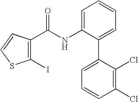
C1=C(NC(C2=C(I)SC=C2)=O)C(C2=CC=CC(Cl)=C2Cl)=CC=C1
